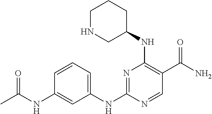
C1(NC2=NC(NC3CCCNC3)=C(C(N)=O)C=N2)=CC=CC(NC(C)=O)=C1
